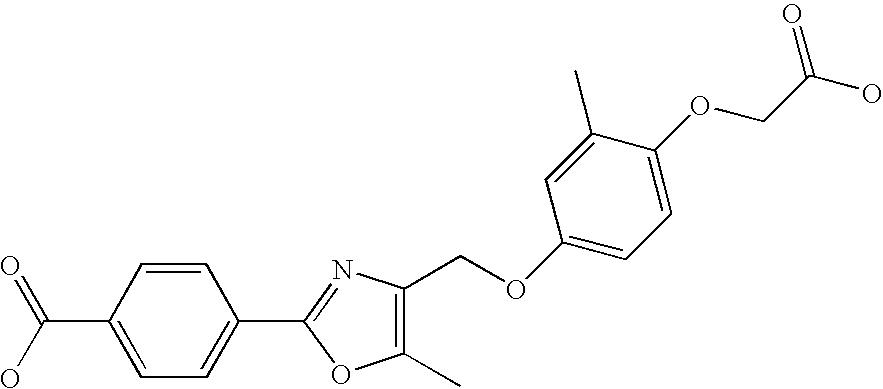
C1=CC(C(=O)O)=CC=C1C1=NC(COC2=CC=C(OCC(O)=O)C(C)=C2)=C(C)O1
